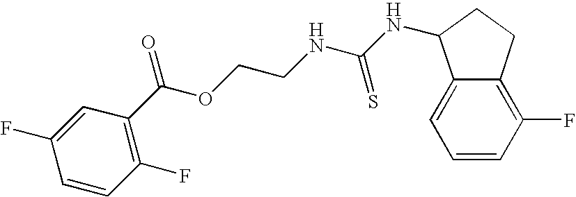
C1=C(F)C=CC(F)=C1C(OCCNC(NC1C2=CC=CC(F)=C2CC1)=S)=O
